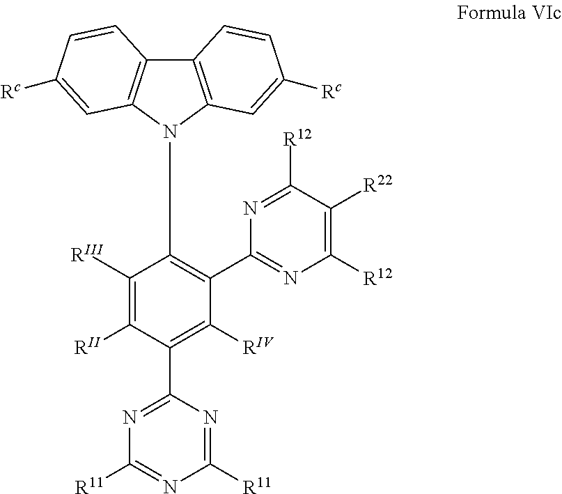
C12=C(N(C3=C(C4=NC([R12])=C([R22])C([R12])=N4)C([RIV])=C(C4=NC([R11])=NC([R11])=N4)C([RII])=C3[RIII])C3=C1C=CC([Rc])=C3)C=C([Rc])C=C2
